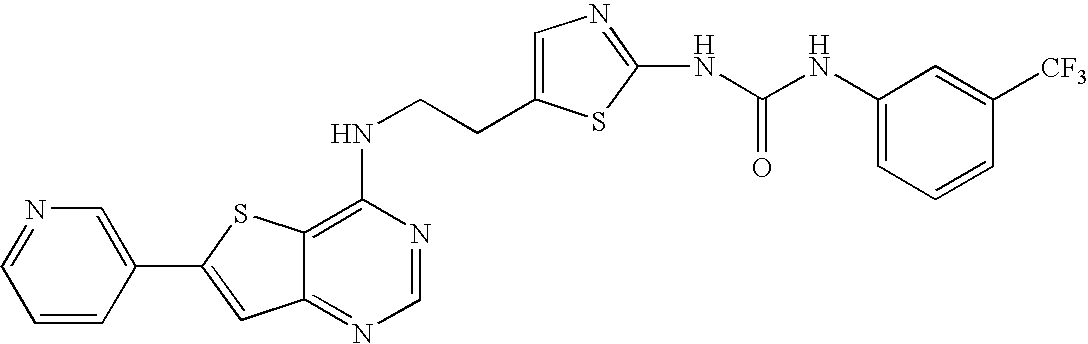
C12=NC=NC(NCCC3=CN=C(NC(NC4=CC=CC([CF3])=C4)=O)S3)=C1SC(C1=CN=CC=C1)=C2
